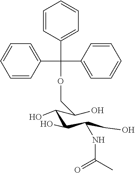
C1=CC(C(C2=CC=CC=C2)(C2=CC=CC=C2)OCC(C(C(C(CO)NC(C)=O)O)O)O)=CC=C1
